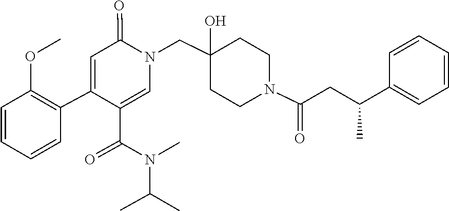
N(C(C)C)(C(C1=CN(CC2(O)CCN(C(=O)CC(C3=CC=CC=C3)C)CC2)C(=O)C=C1C1=C(OC)C=CC=C1)=O)C
